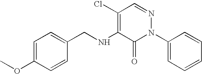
C1=C(OC)C=CC(CNC2=C(Cl)C=NN(C3=CC=CC=C3)C2=O)=C1
